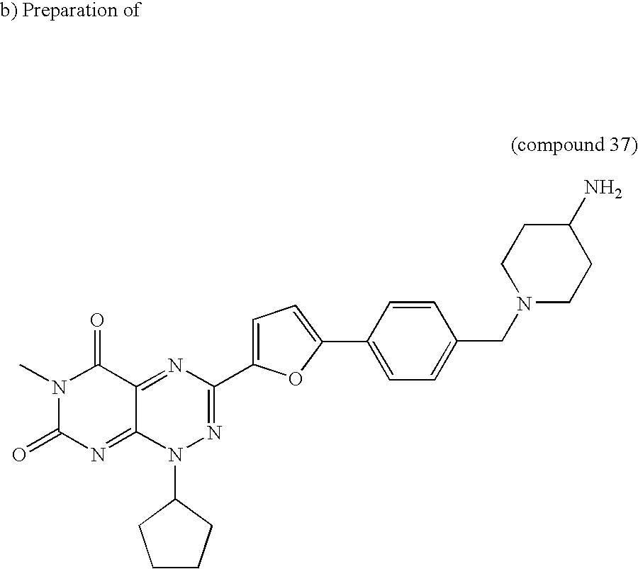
N1=C2C(=NC(=O)N(C)C2=O)N(C2CCCC2)N=C1C1=CC=C(C2=CC=C(CN3CCC(N)CC3)C=C2)O1
